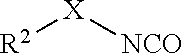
[R2][X][NCO]
